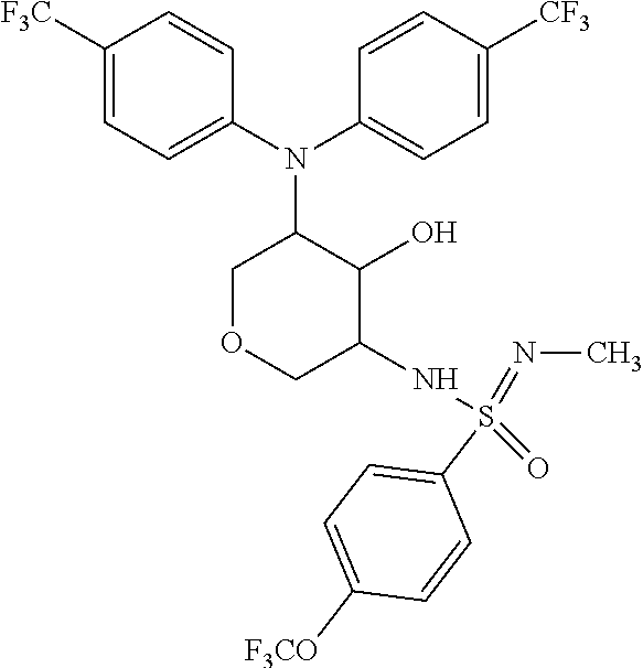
C1([F3C])=CC=C(N(C2=CC=C([CF3])C=C2)C2COCC(NS(=NC)(=O)C3=CC=C([F3CO])C=C3)C2O)C=C1
